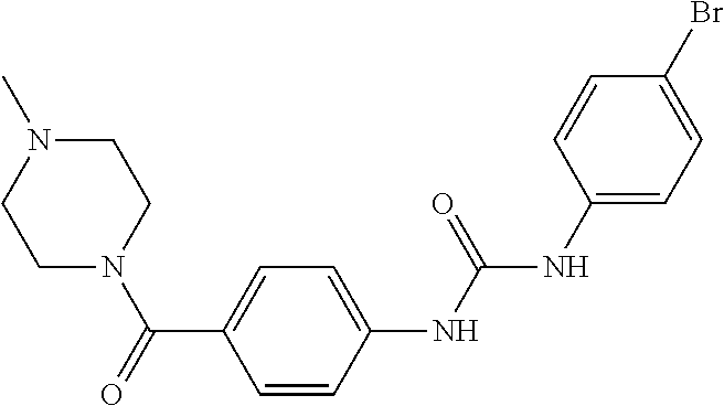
C1(NC(NC2=CC=C(Br)C=C2)=O)=CC=C(C(=O)N2CCN(C)CC2)C=C1
